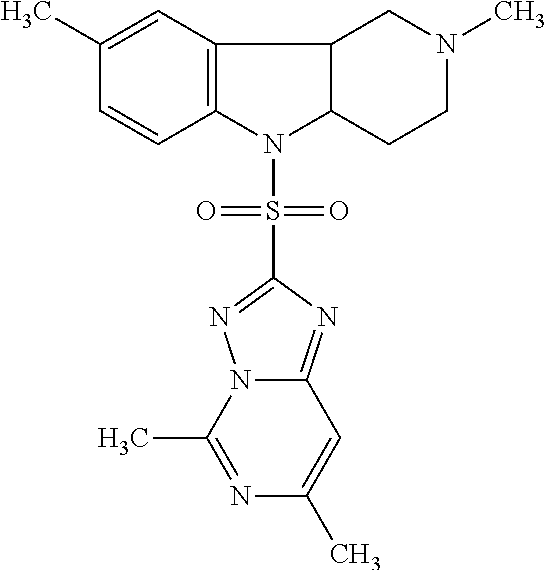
C1(C)=CC2=C(C=C1)N(S(=O)(=O)C1=NN3C(=N1)C=C(C)N=C3C)C1C2CN(C)CC1
